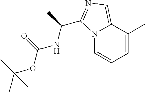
N12C=CC=C(C)C1=CN=C2C(NC(=O)OC(C)(C)C)C
